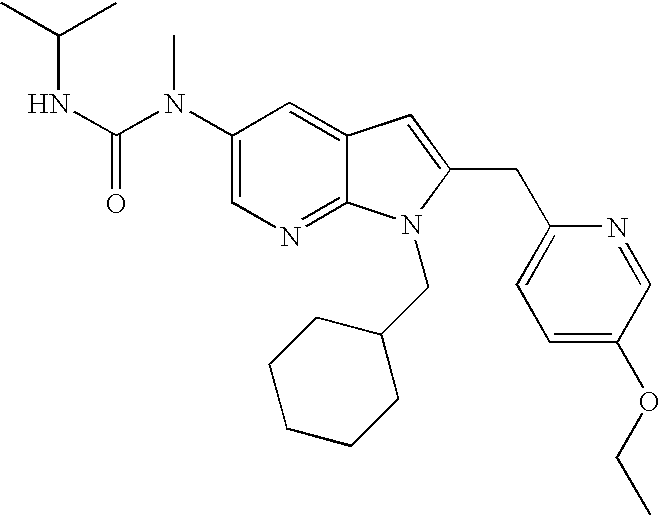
C1(N(C(NC(C)C)=O)C)=CN=C2C(=C1)C=C(CC1=CC=C(OCC)C=N1)N2CC1CCCCC1
